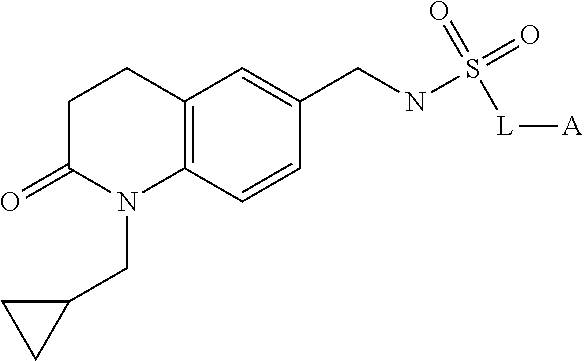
C1C(=O)N(CC2CC2)C2=C(C1)C=C(CNS(=O)(=O)[L][A])C=C2
